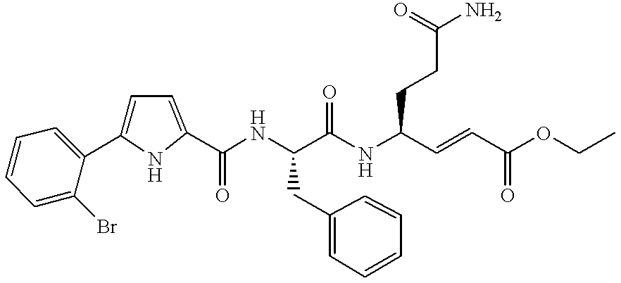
C1=C(C2=CC=CC=C2Br)NC(C(NC(C(NC(C=CC(OCC)=O)CCC(N)=O)=O)CC2=CC=CC=C2)=O)=C1
